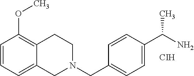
[CIH].C1=CC=C2C(=C1OC)CCN(CC1=CC=C(C(N)C)C=C1)C2
